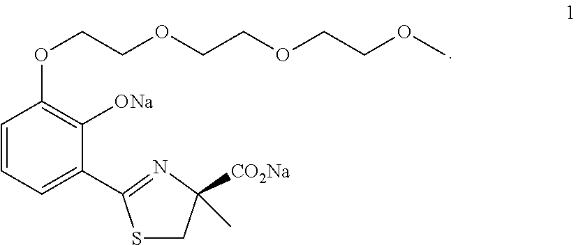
C(COCCOCCOC)OC1=C([ONa])C(C2=NC([CO2Na])(C)CS2)=CC=C1
